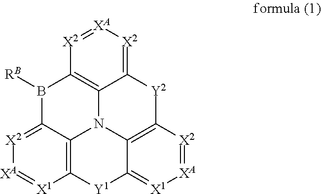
[X2]1=[XA][X2]=C2C3=C1B([RB])C1=[X2][XA]=[X1]C4=C1N3C1=C([Y2]2)[X2]=[XA][X1]=C1[Y1]4
